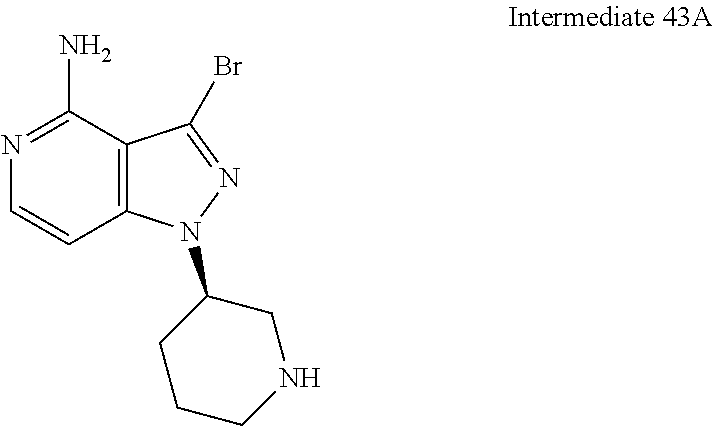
NC1=NC=CC2=C1C(Br)=NN2C1CCCNC1
